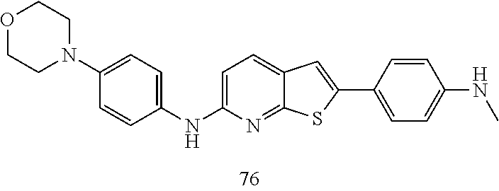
C1=C(NC2=CC=C(N3CCOCC3)C=C2)N=C2C(=C1)C=C(C1=CC=C(NC)C=C1)S2
